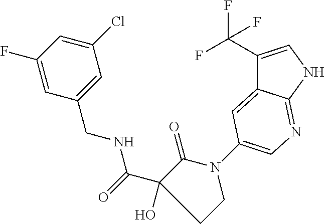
C1(F)=CC(CNC(=O)C2(O)C(=O)N(C3=CN=C4C(=C3)C(C(F)(F)F)=CN4)CC2)=CC(Cl)=C1
